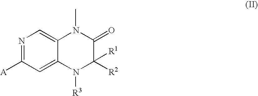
N1=C([A])C=C2C(=C1)N(C)C(=O)C([R1])([R2])N2[R3]
